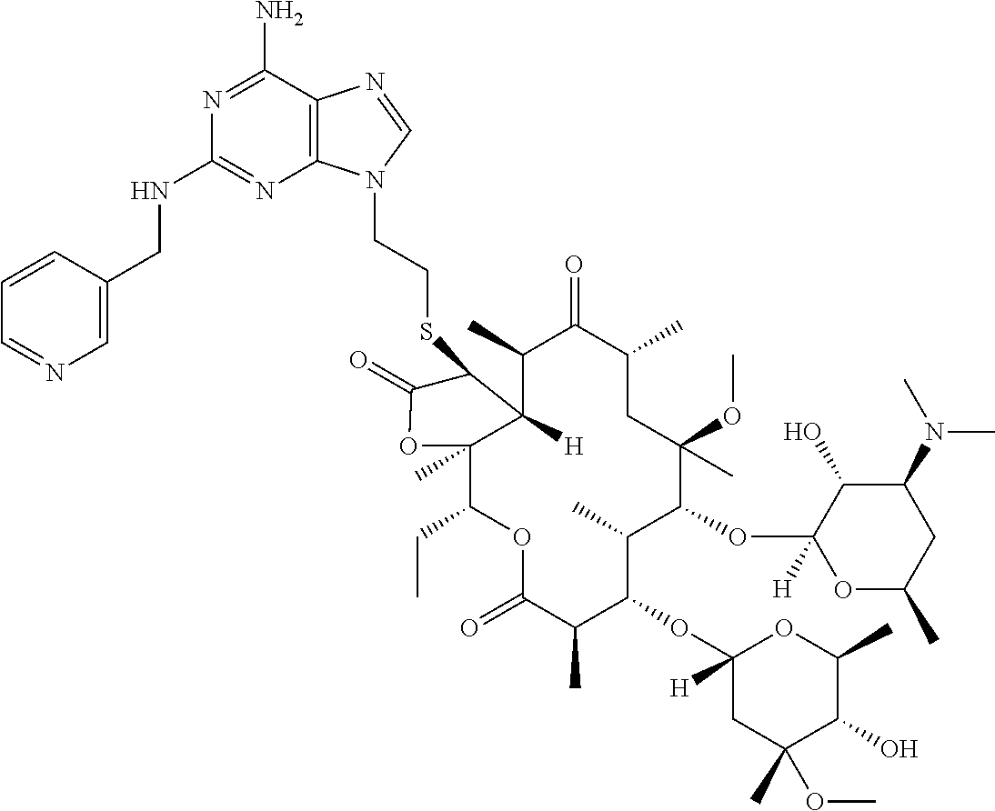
C12([H])C(C)C(=O)C(C)CC(OC)(C)C(OC3([H])OC(C)CC(N(C)C)C3O)C(C)C(OC3([H])CC(C)(OC)C(O)C(C)O3)C(C)C(=O)OC(CC)C1(C)OC(=O)C2SCCN1C2=C(N=C1)C(N)=NC(NCC1=CN=CC=C1)=N2
